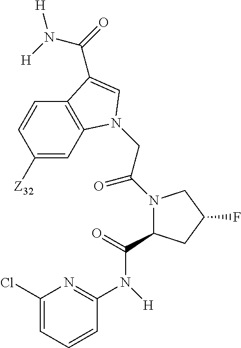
N([H])(C(=O)C1CC(F)CN1C(CN1C2=C(C=CC([Z32])=C2)C(C(=O)N([H])[H])=C1)=O)C1=NC(Cl)=CC=C1
